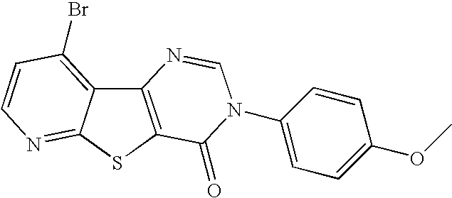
C12=C(SC3=NC=CC(Br)=C13)C(=O)N(C1=CC=C(OC)C=C1)C=N2
